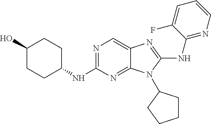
C1(NC2CCC(O)CC2)=NC=C2C(=N1)N(C1CCCC1)C(NC1=NC=CC=C1F)=N2
